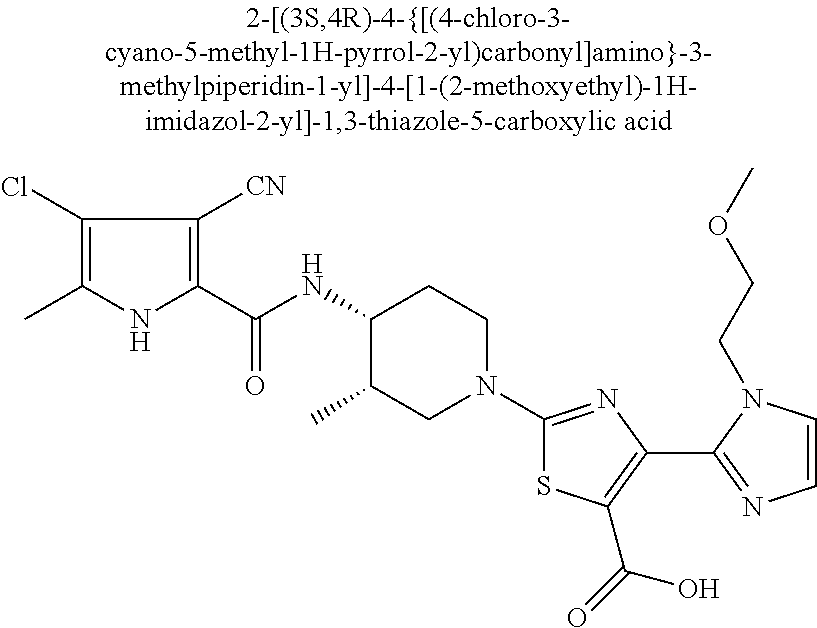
C1(NC(C2=C([CN])C(Cl)=C(C)N2)=O)C(C)CN(C2=NC(C3=NC=CN3CCOC)=C(C(=O)O)S2)CC1
